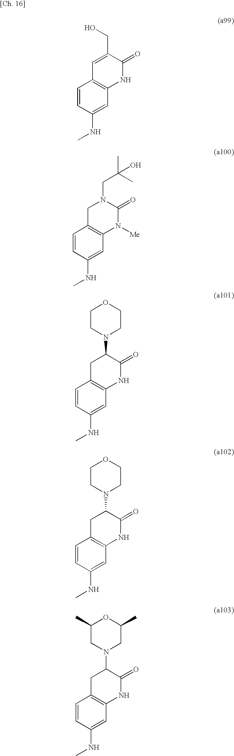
C1=CC(NC)=CC2=C1C=C(CO)C(=O)N2.C1=CC(NC)=CC2=C1CN(CC(C)(C)O)C(=O)N2[Me].C1=CC(NC)=CC2=C1CC(N1CCOCC1)C(=O)N2.C1=CC(NC)=CC2=C1CC(N1CCOCC1)C(=O)N2.C1=CC(NC)=CC2=C1CC(N1CC(C)OC(C)C1)C(=O)N2
